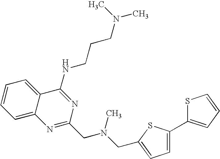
C1=C2C(=CC=C1)C(NCCCN(C)C)=NC(CN(CC1=CC=C(C3=CC=CS3)S1)C)=N2
